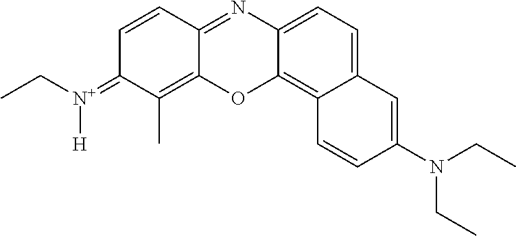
C12=C3C(=CC=C1N=C1C(=C(C)C(=[N+](CC)[H])C=C1)O2)C=C(N(CC)CC)C=C3
